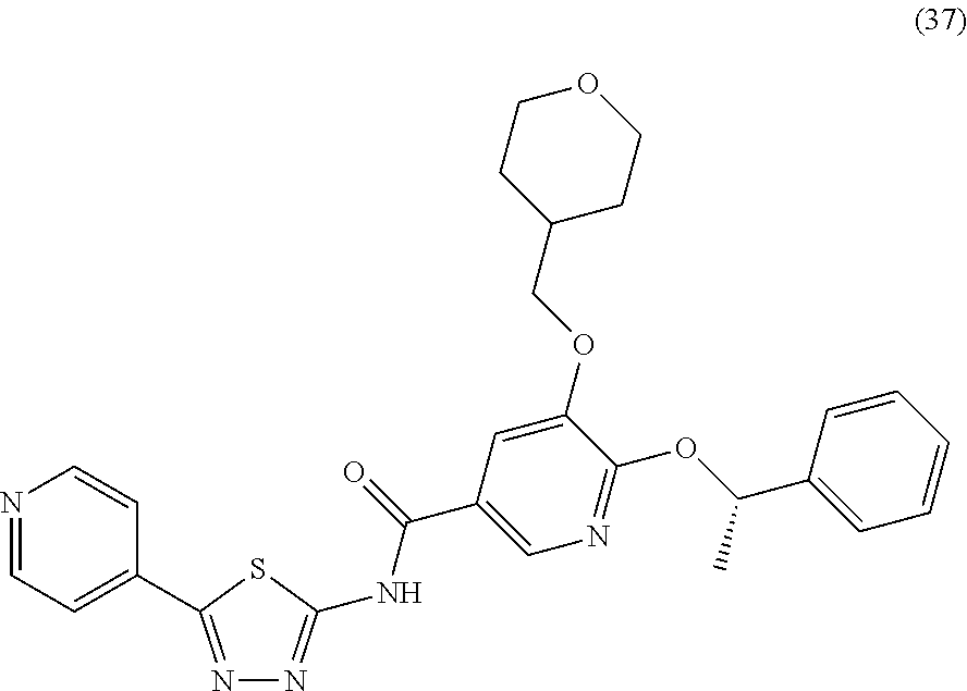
N1=CC=C(C2=NN=C(NC(=O)C3=CN=C(OC(C4=CC=CC=C4)C)C(OCC4CCOCC4)=C3)S2)C=C1
